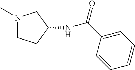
N1(C)CCC(NC(C2=CC=CC=C2)=O)C1
